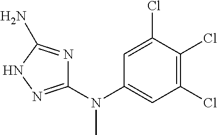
C1=C(Cl)C(Cl)=C(Cl)C=C1N(C1=NNC(N)=N1)C
